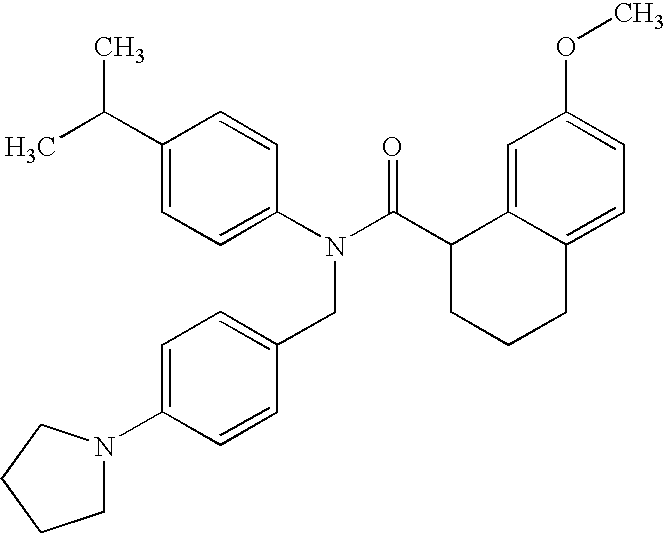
C1=C(C(C)C)C=CC(N(C(C2CCCC3=CC=C(OC)C=C23)=O)CC2=CC=C(N3CCCC3)C=C2)=C1
